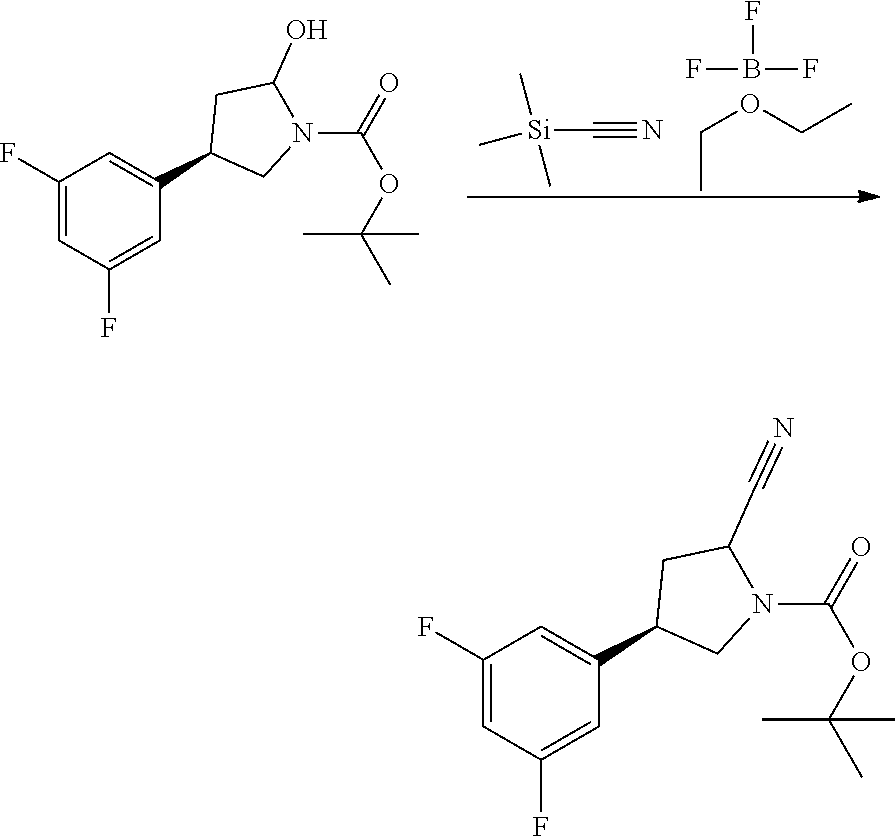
FB(F)F.CCOCC.C[Si](C)(C)C#N.C1(F)=CC(F)=CC(C2CN(C(=O)OC(C)(C)C)C(O)C2)=C1.C1(F)=CC(F)=CC(C2CN(C(=O)OC(C)(C)C)C(C#N)C2)=C1
